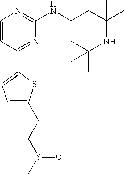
C1=CC(C2=CC=C(CCS(C)=O)S2)=NC(NC2CC(C)(C)NC(C)(C)C2)=N1
